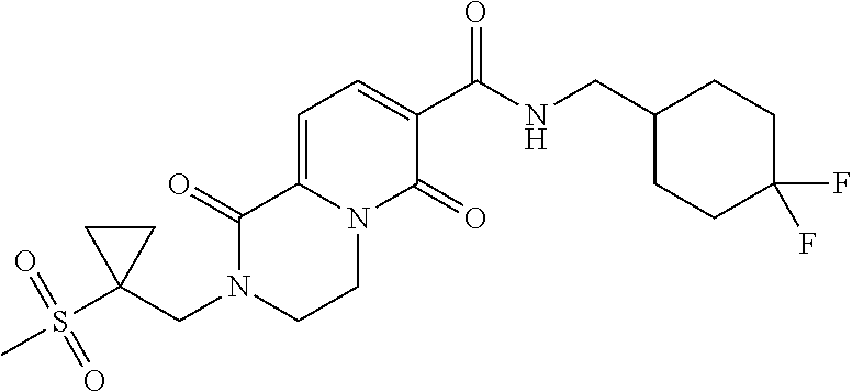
C(N1CCN2C(=CC=C(C(NCC3CCC(F)(F)CC3)=O)C2=O)C1=O)C1(S(C)(=O)=O)CC1
